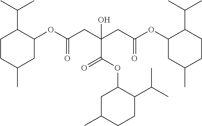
C1(C(C)C)C(OC(CC(CC(OC2C(C(C)C)CCC(C)C2)=O)(O)C(=O)OC2CC(C)CCC2C(C)C)=O)CC(C)CC1
